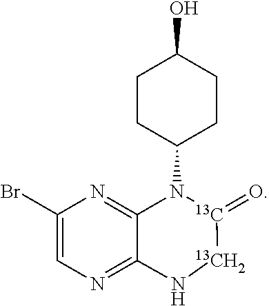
C1(Br)=CN=C2C(=N1)N(C1CCC(O)CC1)[13C](=O)[13CH2]N2
